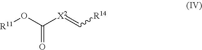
C(=O)(O[R11])[X2]=C[R14]
